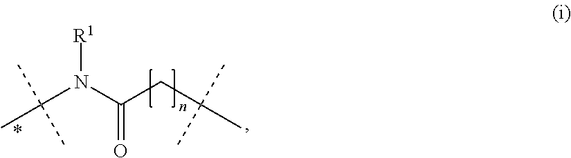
CC(N(C(CC(C)(C)C)=O)[R1])(C)C
